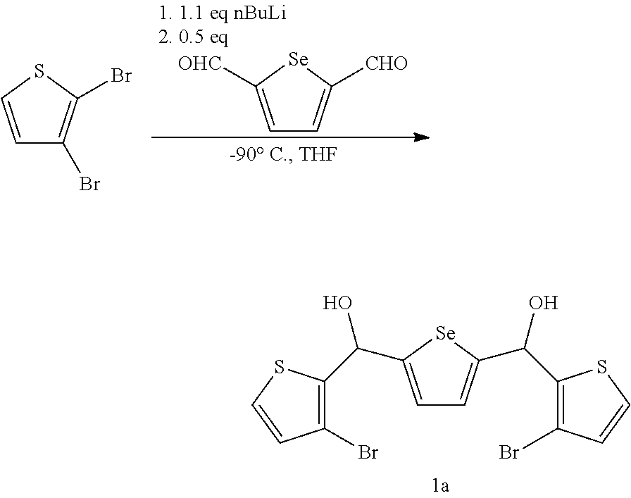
C1=C([CHO])[Se]C([OHC])=C1.BrC1=C(Br)SC=C1.C1(C(O)C2=CC=C(C(C3=C(Br)C=CS3)O)[Se]2)=C(Br)C=CS1
